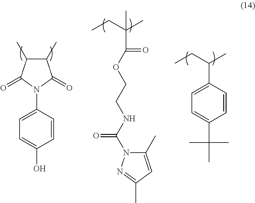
C1=C(O)C=CC(N2C(=O)C(C)C(C)C2=O)=C1.CCC(C)C1=CC=C(C(C)(C)C)C=C1.CCC(C)(C)C(=O)OCCNC(=O)N1C(C)=CC(C)=N1
